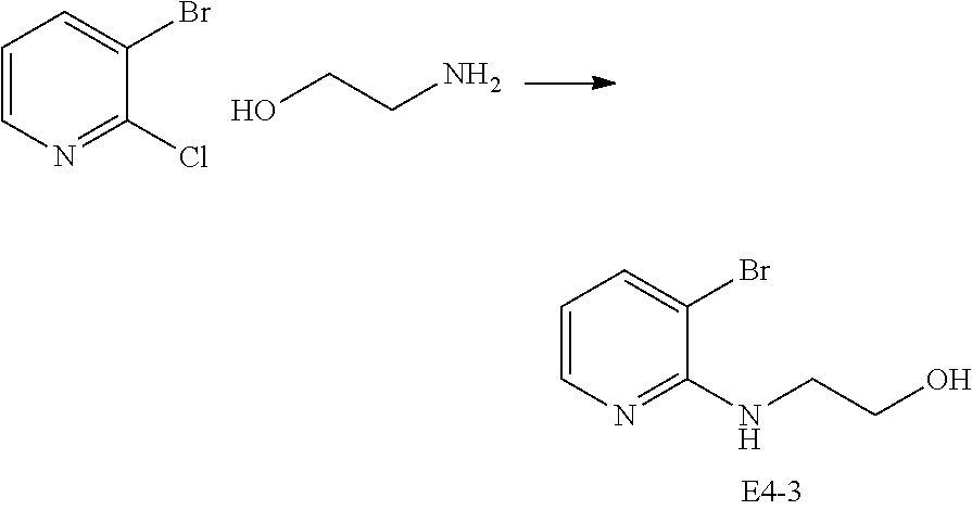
C1=CN=C(Cl)C(Br)=C1.OCCN.C1=CN=C(NCCO)C(Br)=C1
